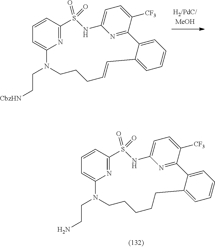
C1=CC2=NC(=C1)N(CC[CbzHN])CCCC=CC1=CC=CC=C1C1=NC(=CC=C1[CF3])NS2(=O)=O.C1=CC2=NC(=C1)N(CCN)CCCCCC1=CC=CC=C1C1=NC(=CC=C1[CF3])NS2(=O)=O
